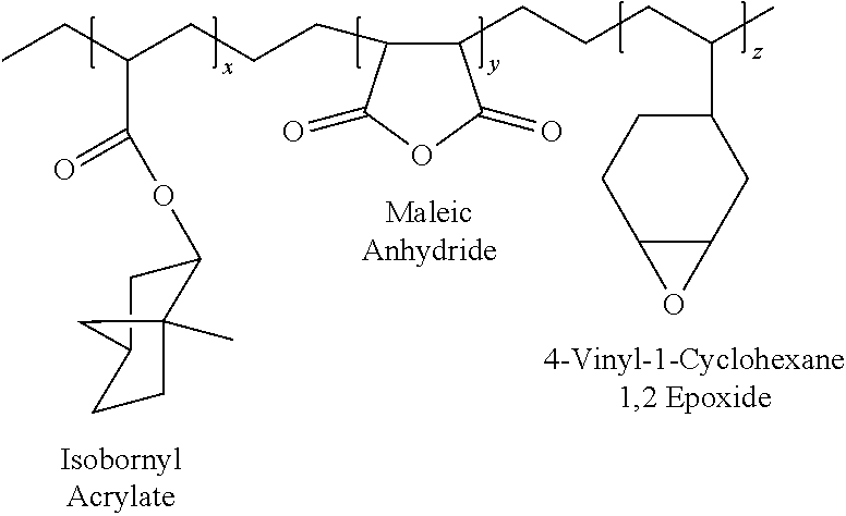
CCC(CCCC1C(CCCC(C)C2CCC3C(C2)O3)C(=O)OC1=O)C(OC1CC2CCC1(C)C2)=O
